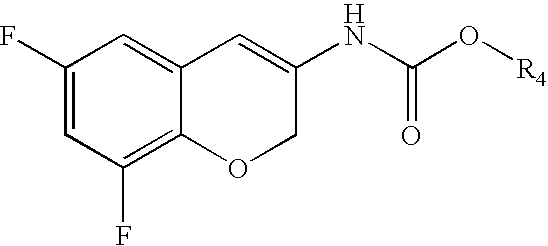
C12=C(F)C=C(F)C=C1C=C(NC(O[R4])=O)CO2
